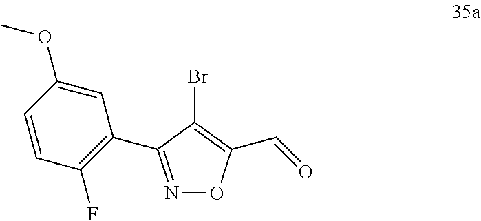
C1=C(OC)C=CC(F)=C1C1=NOC(C=O)=C1Br
